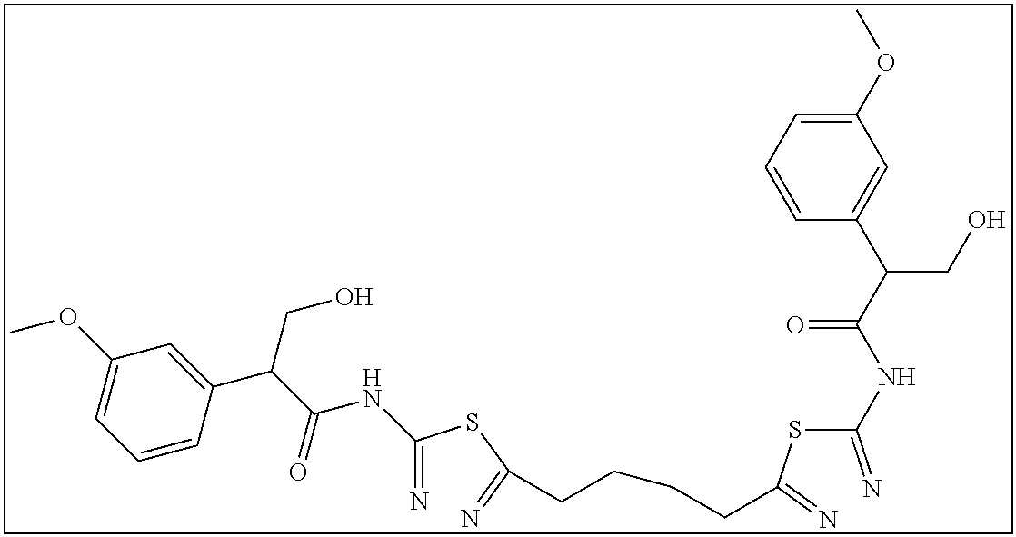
C(=N)(SC(=N)CCCCC(SC(=N)NC(C(C1=CC(OC)=CC=C1)CO)=O)=N)NC(C(C1=CC(OC)=CC=C1)CO)=O
